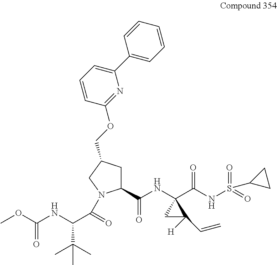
C1(C(NC2(C(NS(=O)(=O)C3CC3)=O)CC2([H])C=C)=O)CC(COC2=NC(C3=CC=CC=C3)=CC=C2)CN1C(C(NC(OC)=O)C(C)(C)C)=O
